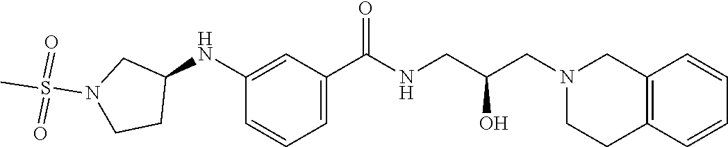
C1(NC2CN(S(C)(=O)=O)CC2)=CC(C(NCC(CN2CCC3=C(C2)C=CC=C3)O)=O)=CC=C1
